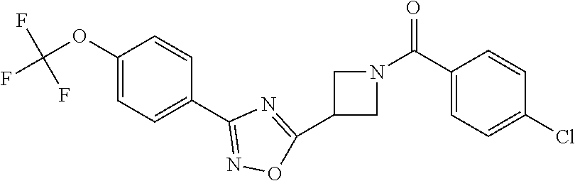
C1(OC(F)(F)F)=CC=C(C2=NOC(C3CN(C(C4=CC=C(Cl)C=C4)=O)C3)=N2)C=C1
